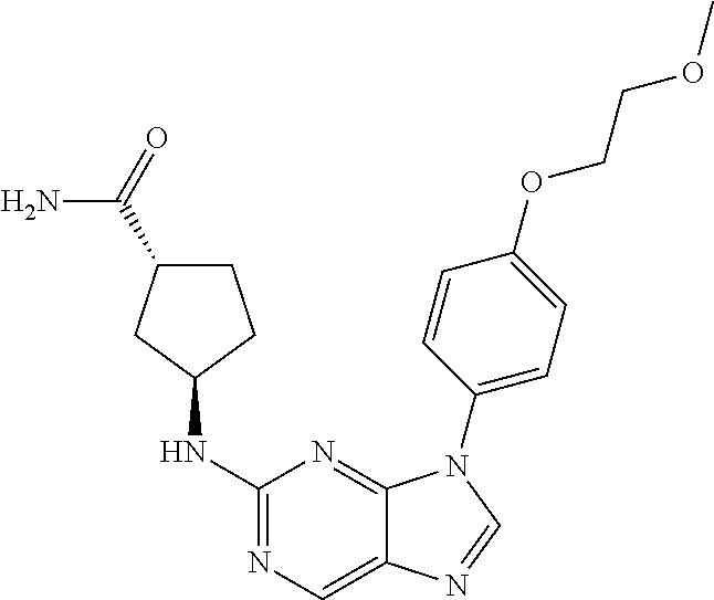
C1C(C(N)=O)CC(NC2=NC=C3C(=N2)N(C2=CC=C(OCCOC)C=C2)C=N3)C1
